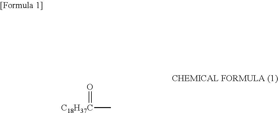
[C18H37C](C)=O
